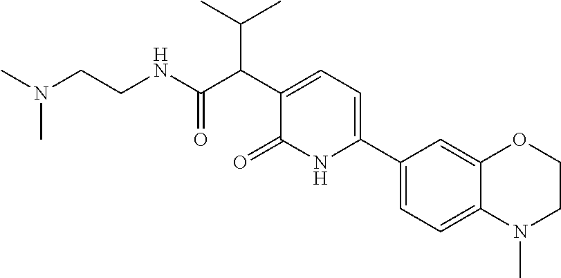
C1(C2=CC=C(C(C(C)C)C(NCCN(C)C)=O)C(=O)N2)=CC=C2C(=C1)OCCN2C
